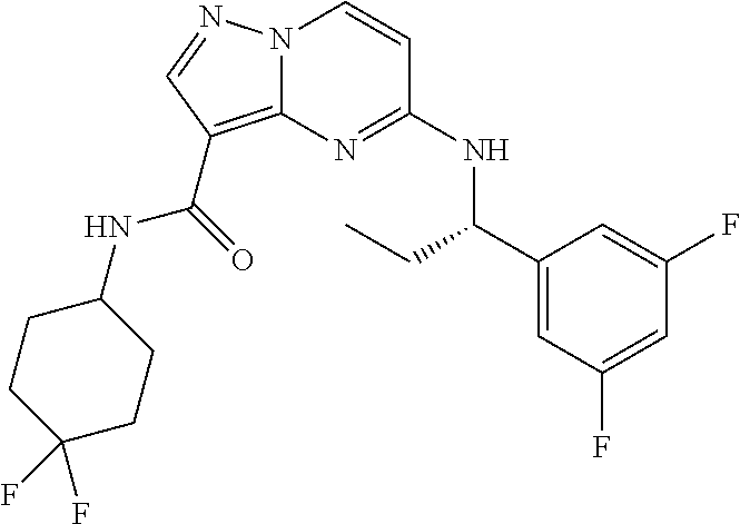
C1(C(CC)NC2=NC3=C(C(NC4CCC(F)(F)CC4)=O)C=NN3C=C2)=CC(F)=CC(F)=C1
